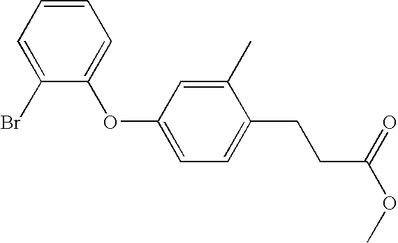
C1(OC2=CC=C(CCC(OC)=O)C(C)=C2)=CC=CC=C1Br
